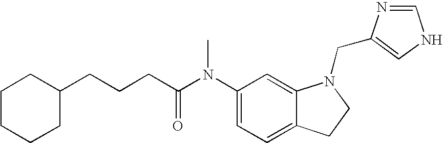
C1(N(C(CCCC2CCCCC2)=O)C)=CC=C2C(=C1)N(CC1=CNC=N1)CC2
